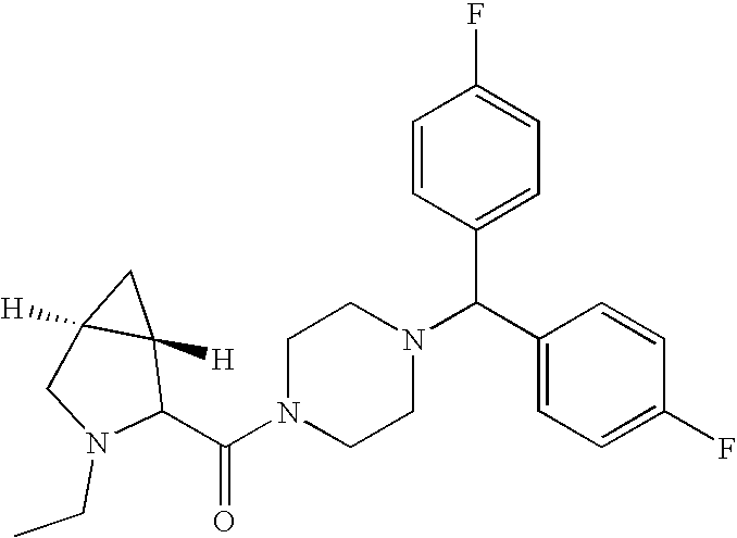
C(N1CCN(C(C2=CC=C(F)C=C2)C2=CC=C(F)C=C2)CC1)(=O)C1C2([H])C([H])(CN1CC)C2
